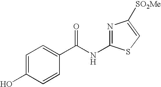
C1=C(O)C=CC(C(NC2=NC([SO2Me])=CS2)=O)=C1
